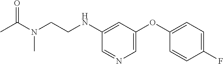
C1(NCCN(C(C)=O)C)=CC(OC2=CC=C(F)C=C2)=CN=C1
